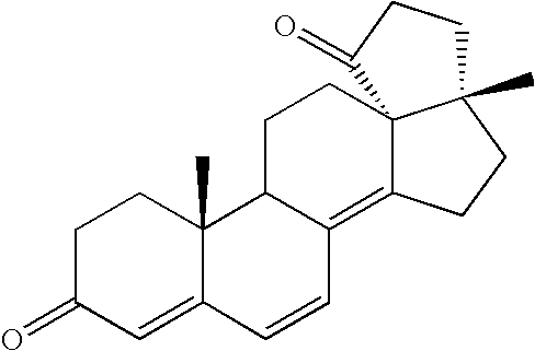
C1C(=O)C=C2C(C)(C1)C1C(=C3C4(CC1)C(C)(CC3)CCC4=O)C=C2
